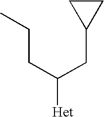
C(CC(CC1CC1)[Het])C
